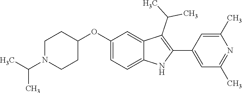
C1(OC2=CC=C3C(=C2)C(C(C)C)=C(C2=CC(C)=NC(C)=C2)N3)CCN(C(C)C)CC1
